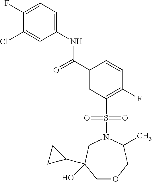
C1(F)=CC=C(NC(C2=CC(S(=O)(=O)N3CC(C4CC4)(O)COCC3C)=C(F)C=C2)=O)C=C1Cl
